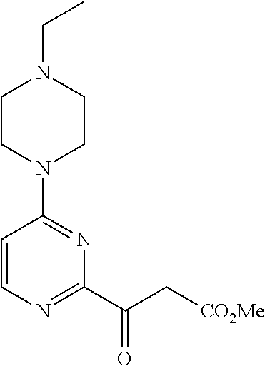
C1CN(C2=NC(C(=O)C[CO2Me])=NC=C2)CCN1CC
